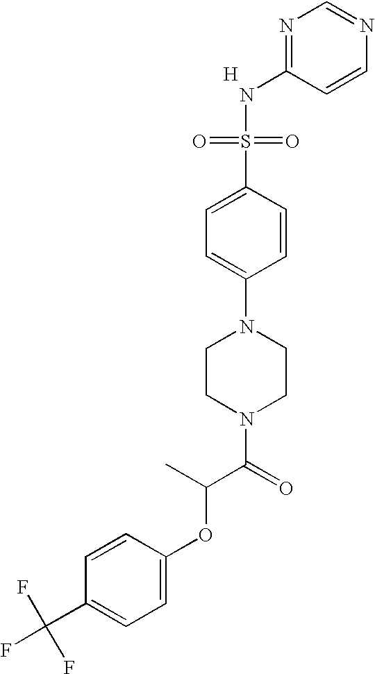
[H].C1(NS(=O)(=O)C2=CC=C(N3CCN(C(C(OC4=CC=C(C(F)(F)F)C=C4)C)=O)CC3)C=C2)=NC=NC=C1
